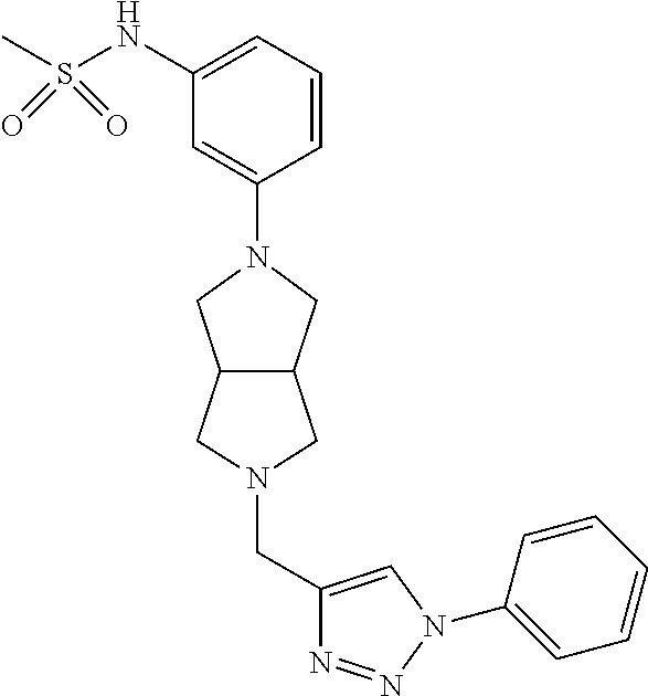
C1(NS(=O)(C)=O)=CC=CC(N2CC3C(C2)CN(CC2=CN(C4=CC=CC=C4)N=N2)C3)=C1
